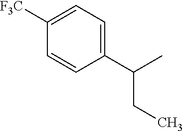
C1(C(C)CC)=CC=C([F3C])C=C1
